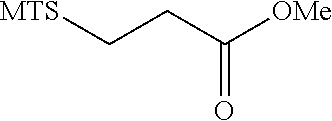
C(CC(=O)[OMe])[MTS]
